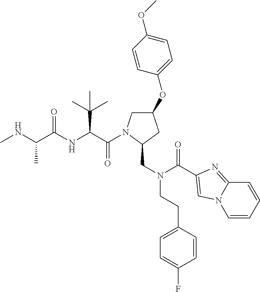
C(=O)(C(C(C)(C)C)NC(=O)C(C)NC)N1CC(OC2=CC=C(OC)C=C2)CC1CN(CCC1=CC=C(F)C=C1)C(=O)C1=CN2C=CC=CC2=N1
